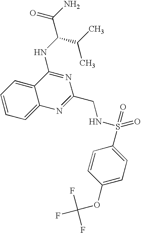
C1=CC=C2C(=C1)C(NC(C(C)C)C(N)=O)=NC(CNS(C1=CC=C(OC(F)(F)F)C=C1)(=O)=O)=N2
